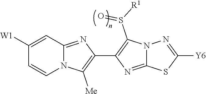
C1([W1])=CC2=NC(C3=C(S([R1])=O)N4C(=N3)SC([Y6])=N4)=C([Me])N2C=C1
